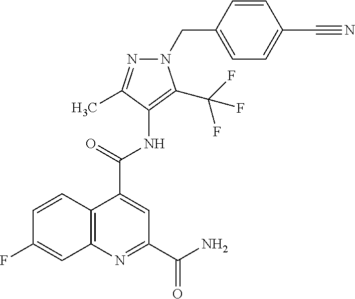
C(C1=CC=C(CN2N=C(C)C(NC(C3=CC(C(N)=O)=NC4=C3C=CC(F)=C4)=O)=C2C(F)(F)F)C=C1)#N
